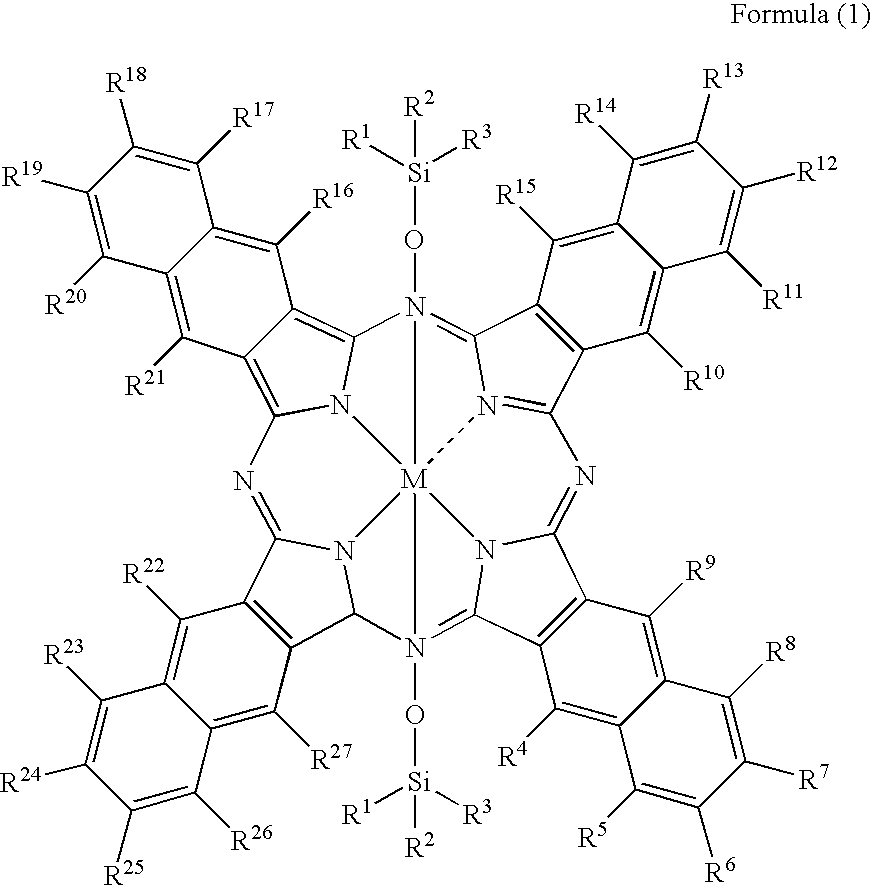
[M]12345N6C7N1(O[Si]([R1])([R3])[R2])=C1N2C(=NC2=N3C(=N4(O[Si]([R3])([R1])[R2])C3=C4C(=C(N53)N=C6C3=C7C([R27])=C5C(=C3[R22])C([R23])=C([R24])C([R25])=C5[R26])C([R21])=C3C(=C4[R16])C([R17])=C([R18])C([R19])=C3[R20])C3=C2C([R10])=C2C(=C3[R15])C([R14])=C([R13])C([R12])=C2[R11])C2=C1C([R4])=C1C(=C2[R9])C([R8])=C([R7])C([R6])=C1[R5]
